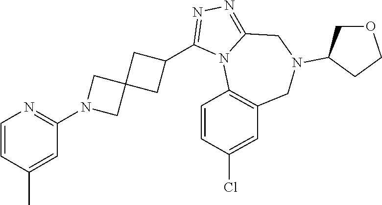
C1=CC(C)=CC(N2CC3(C2)CC(C2=NN=C4N2C2=C(CN(C5COCC5)C4)C=C(Cl)C=C2)C3)=N1
